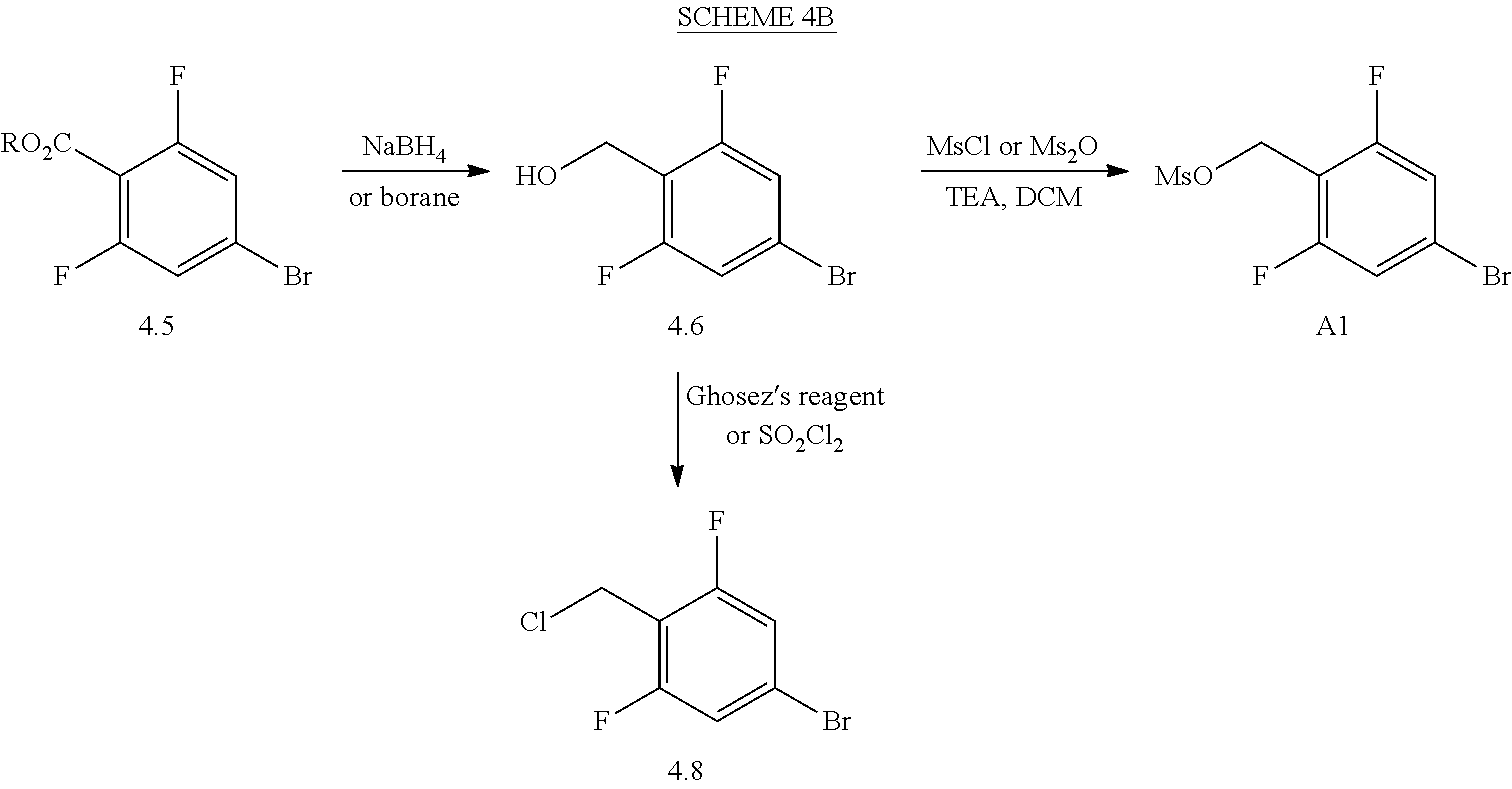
OCC1=C(F)C=C(Br)C=C1F.[RO2C]C1=C(F)C=C(Br)C=C1F.[NaBH4].[MsCl or Ms2O].C(C1=C(F)C=C(Br)C=C1F)[MsO].[A1].ClCC1=C(F)C=C(Br)C=C1F
